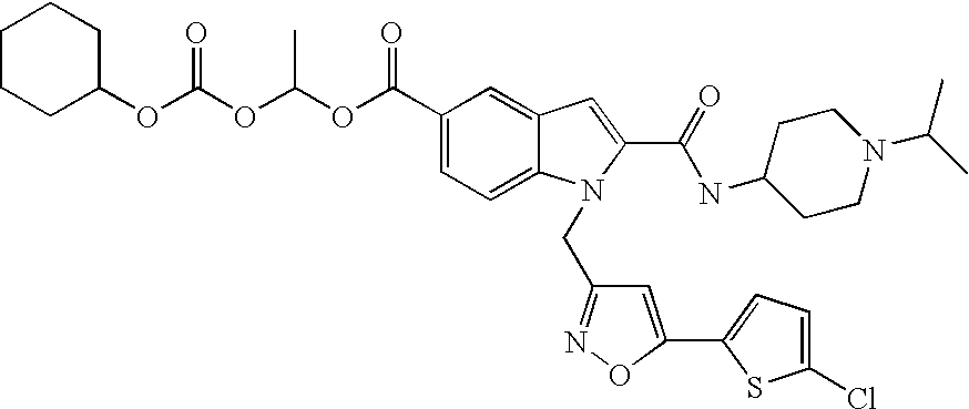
C1CCC(OC(OC(OC(C2=CC=C3C(=C2)C=C(C(=O)NC2CCN(C(C)C)CC2)N3CC2=NOC(C3=CC=C(Cl)S3)=C2)=O)C)=O)CC1
